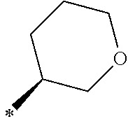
C1(C)CCCOC1
